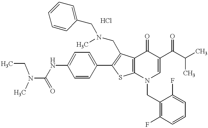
C1(NC(N(C)CC)=O)=CC=C(C2=C(CN(C)CC3=CC=CC=C3)C3=C(S2)N(CC2=C(F)C=CC=C2F)C=C(C(C(C)C)=O)C3=O)C=C1
